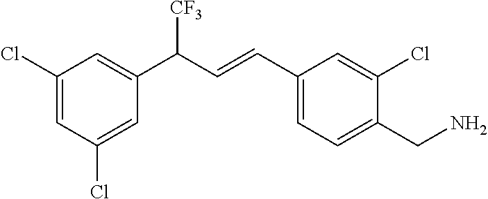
C(C1=CC=C(C=CC(C2=CC(Cl)=CC(Cl)=C2)[CF3])C=C1Cl)N
